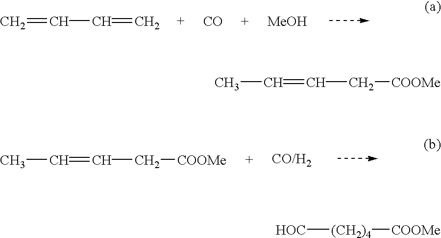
CC=CC[COOMe].CC=CC[COOMe].[HOC][(CH2)4][COOMe].C=CC=C.[CO]
